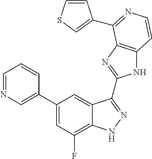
C1=C(C2=CC(F)=C3C(=C2)C(C2=NC4=C(N2)C=CN=C4C2=CSC=C2)=NN3)C=CC=N1
